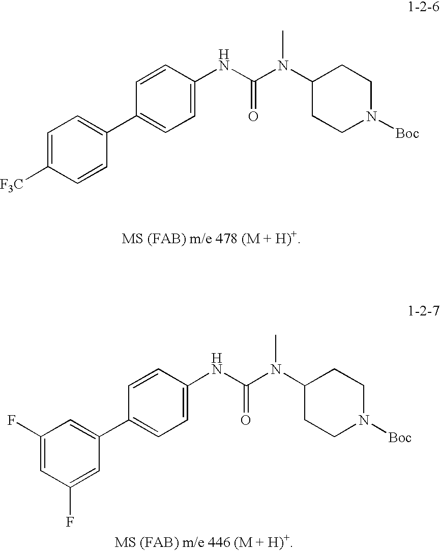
C1=C([F3C])C=CC(C2=CC=C(NC(=O)N(C)C3CCN([Boc])CC3)C=C2)=C1.C1(F)=CC(F)=CC(C2=CC=C(NC(=O)N(C)C3CCN([Boc])CC3)C=C2)=C1
